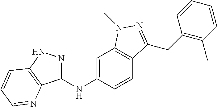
C1(NC2=CC3=C(C=C2)C(CC2=C(C)C=CC=C2)=NN3C)=NNC2=C1N=CC=C2
